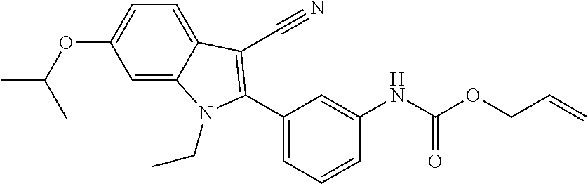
C1=C2C(=CC(OC(C)C)=C1)N(CC)C(C1=CC=CC(NC(OCC=C)=O)=C1)=C2C#N
